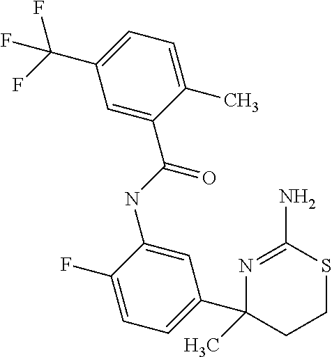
N1=C(N)SCCC1(C1=CC=C(F)C(NC(C2=CC(C(F)(F)F)=CC=C2C)=O)=C1)C
